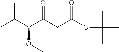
C(C(CC(OC(C)(C)C)=O)=O)(C(C)C)OC
